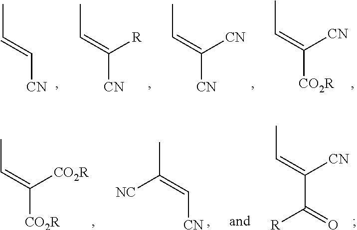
[CN]C=CC.[CN]C(=CC)[R].[CN]C(=CC)[CN].[CO2R]C(=CC)[CN].[CO2R]C(=CC)[CO2R].CC(=C[CN])[NC].C(C(=CC)[CN])(=O)[R]
